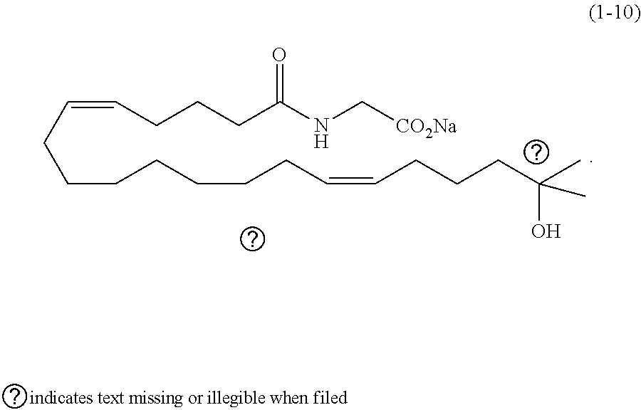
C(CCCCCC=CCCCC(C)(O)C)CC=CCCCC(NC[CO2Na])=O
